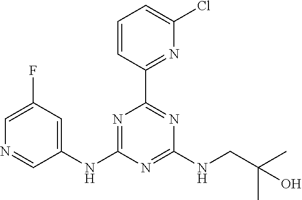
C1=CC(C2=NC(NCC(C)(C)O)=NC(NC3=CC(F)=CN=C3)=N2)=NC(Cl)=C1
